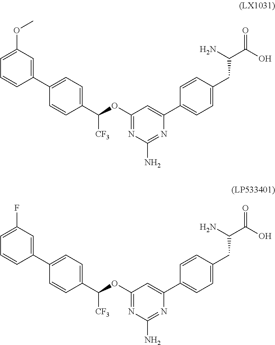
C1(C2=CC(OC)=CC=C2)=CC=C(C([CF3])OC2=NC(N)=NC(C3=CC=C(CC(N)C(=O)O)C=C3)=C2)C=C1.C1(C2=CC(F)=CC=C2)=CC=C(C([CF3])OC2=NC(N)=NC(C3=CC=C(CC(N)C(=O)O)C=C3)=C2)C=C1
